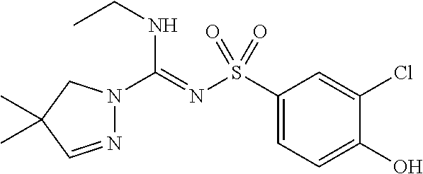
N1=CC(C)(C)CN1C(=NS(C1=CC=C(O)C(Cl)=C1)(=O)=O)NCC
